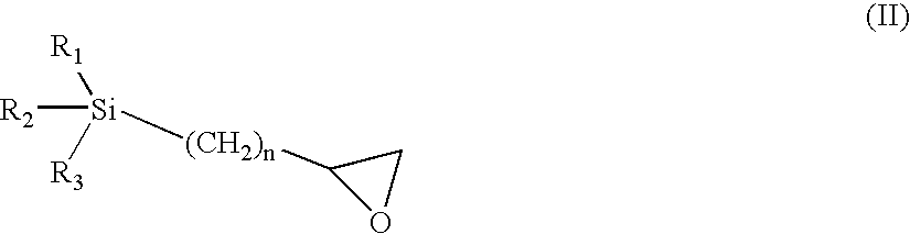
[R2][Si]([R3])([R1])[(CH2)n]C1OC1
